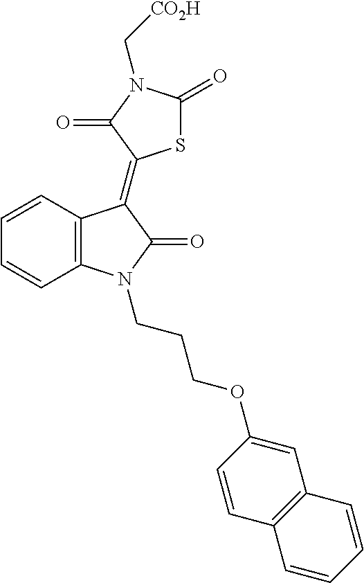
C12=C(C=CC=C1)C(=C1SC(=O)N(C[CO2H])C1=O)C(=O)N2CCCOC1=CC2=C(C=C1)C=CC=C2
